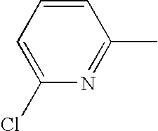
C1=CC=C(Cl)N=C1C
